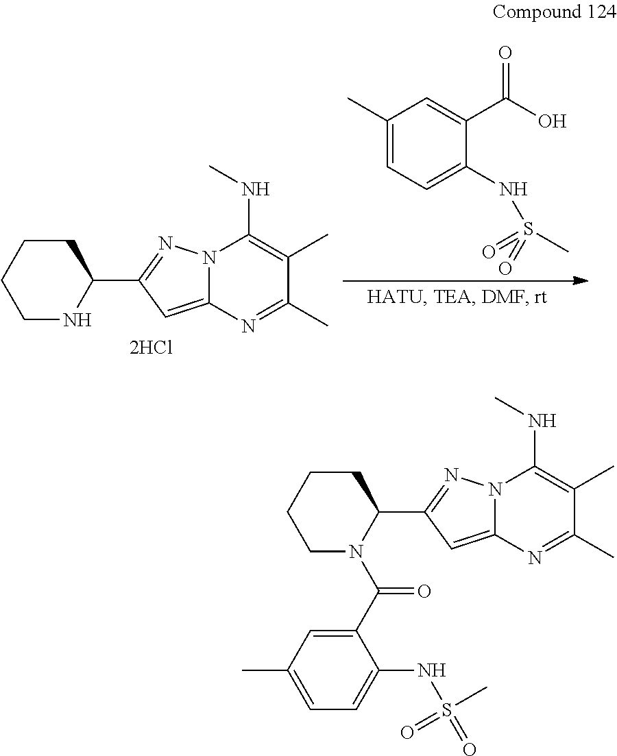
N12C(=CC(C3CCCCN3)=N1)N=C(C)C(C)=C2NC.C1(C)=CC=C(NS(=O)(C)=O)C(C(O)=O)=C1.N12C(=CC(C3CCCCN3C(C3=CC(C)=CC=C3NS(=O)(C)=O)=O)=N1)N=C(C)C(C)=C2NC
